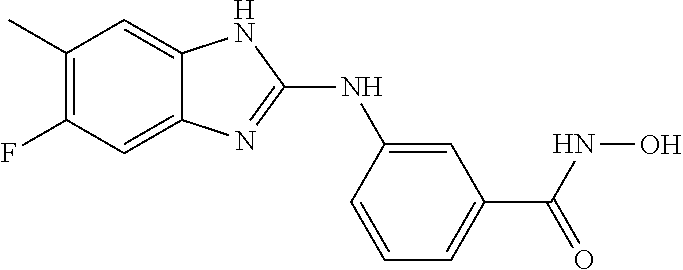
C1(C)=C(F)C=C2C(=C1)NC(NC1=CC(C(=O)NO)=CC=C1)=N2
